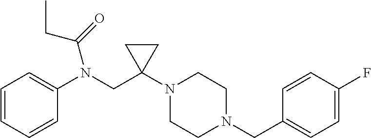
C1=CC=CC(N(CC2(N3CCN(CC4=CC=C(F)C=C4)CC3)CC2)C(=O)CC)=C1
